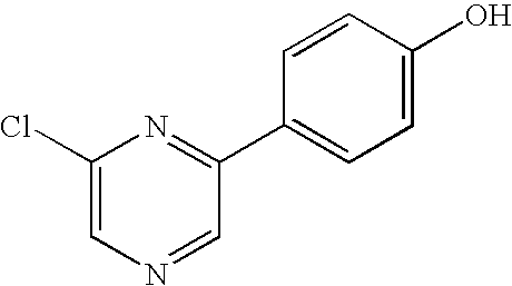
C1(Cl)=CN=CC(C2=CC=C(O)C=C2)=N1
